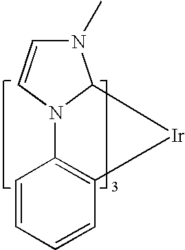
C1=CC2=C(C=C1)N1C(N(C)C=C1)[Ir]2
